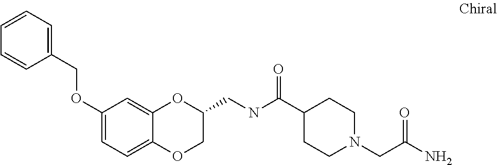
C1=CC=C(COC2=CC=C3C(=C2)OC(CNC(C2CCN(CC(N)=O)CC2)=O)CO3)C=C1
